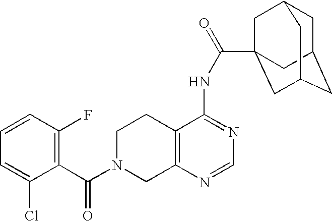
C1N(C(=O)C2=C(F)C=CC=C2Cl)CC2=C(C1)C(NC(=O)C13CC4CC(CC(C1)C4)C3)=NC=N2
